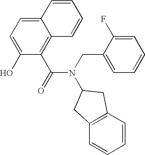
C(N(C(=O)C1=C2C(=CC=C1O)C=CC=C2)C1CC2=C(C=CC=C2)C1)C1=CC=CC=C1F
